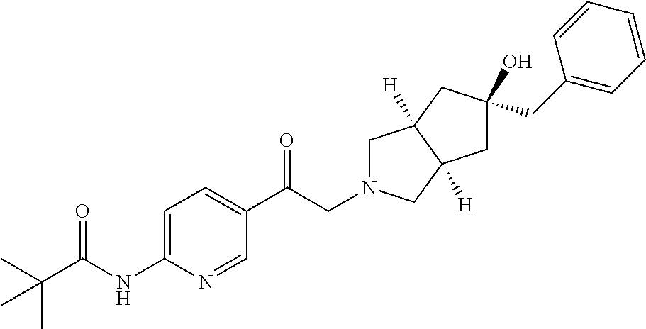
C1N(CC(C2=CC=C(NC(C(C)(C)C)=O)N=C2)=O)CC2([H])C1([H])CC(CC1=CC=CC=C1)(O)C2
